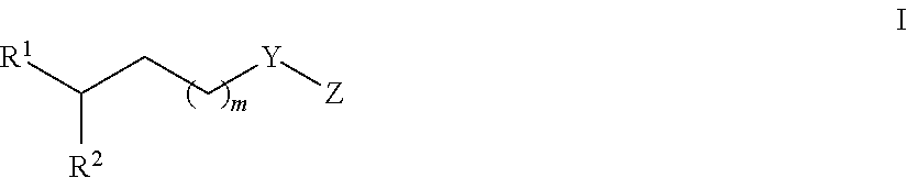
[R1]C(CC[Y][Z])[R2]
